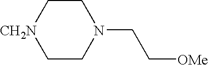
C1C[CH2N]CCN1CC[OMe]
